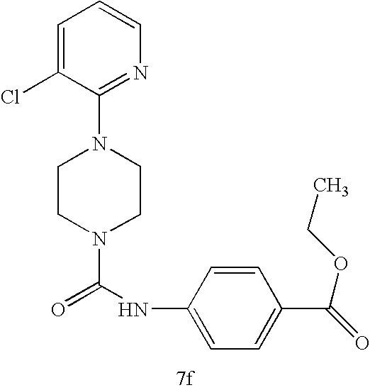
C1(N2CCN(C(=O)NC3=CC=C(C(OCC)=O)C=C3)CC2)=NC=CC=C1Cl
